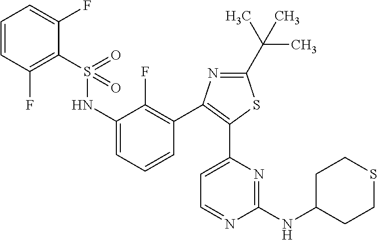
C1C(NC2=NC(C3=C(C4=C(F)C(NS(=O)(=O)C5=C(F)C=CC=C5F)=CC=C4)N=C(C(C)(C)C)S3)=CC=N2)CCSC1
